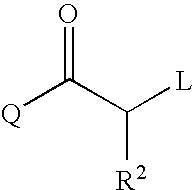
[Q]C(C([L])[R2])=O
